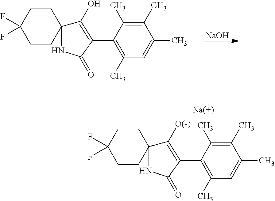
C1CC2(CCC1(F)F)NC(=O)C(C1=C(C)C=C(C)C(C)=C1C)=C2O.[NaOH].C1CC2(CCC1(F)F)NC(=O)C(C1=C(C)C=C(C)C(C)=C1C)=C2[O(-)]
